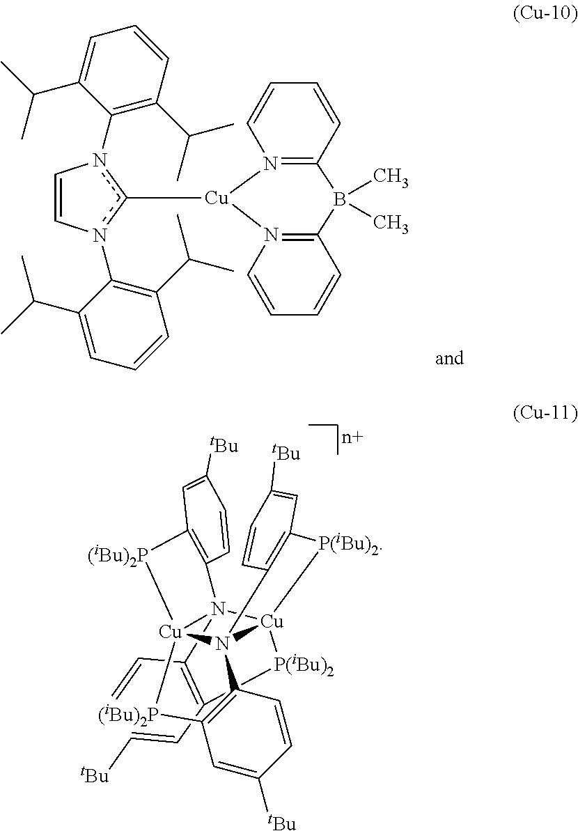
C1=Cn(C2=C(C(C)C)C=CC=C2C(C)C)c([Cu]2N3=C(C=CC=C3)B(C)(C)C3=N2C=CC=C3)n1C1=C(C(C)C)C=CC=C1C(C)C.[n+].C1(C=C)=C(C=C[tBu])[P(iBu)2][Cu]23N4(C5=C(C=C([tBu])C=C5)[(iBu)2P][Cu]45N12C1=C(C=C([tBu])C=C1)[(iBu)2P]5)C1=C(C=C([tBu])C=C1)[P(iBu)2]3
